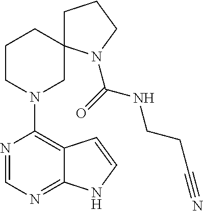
N1=CN=C2C(=C1N1CC3(CCC1)CCCN3C(=O)NCCC#N)C=CN2
